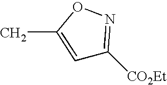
C1=C(C)ON=C1[CO2Et]
